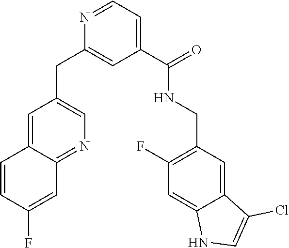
C1=C2C(=NC=C1CC1=CC(C(=O)NCC3=C(F)C=C4C(=C3)C(Cl)=CN4)=CC=N1)C=C(F)C=C2
